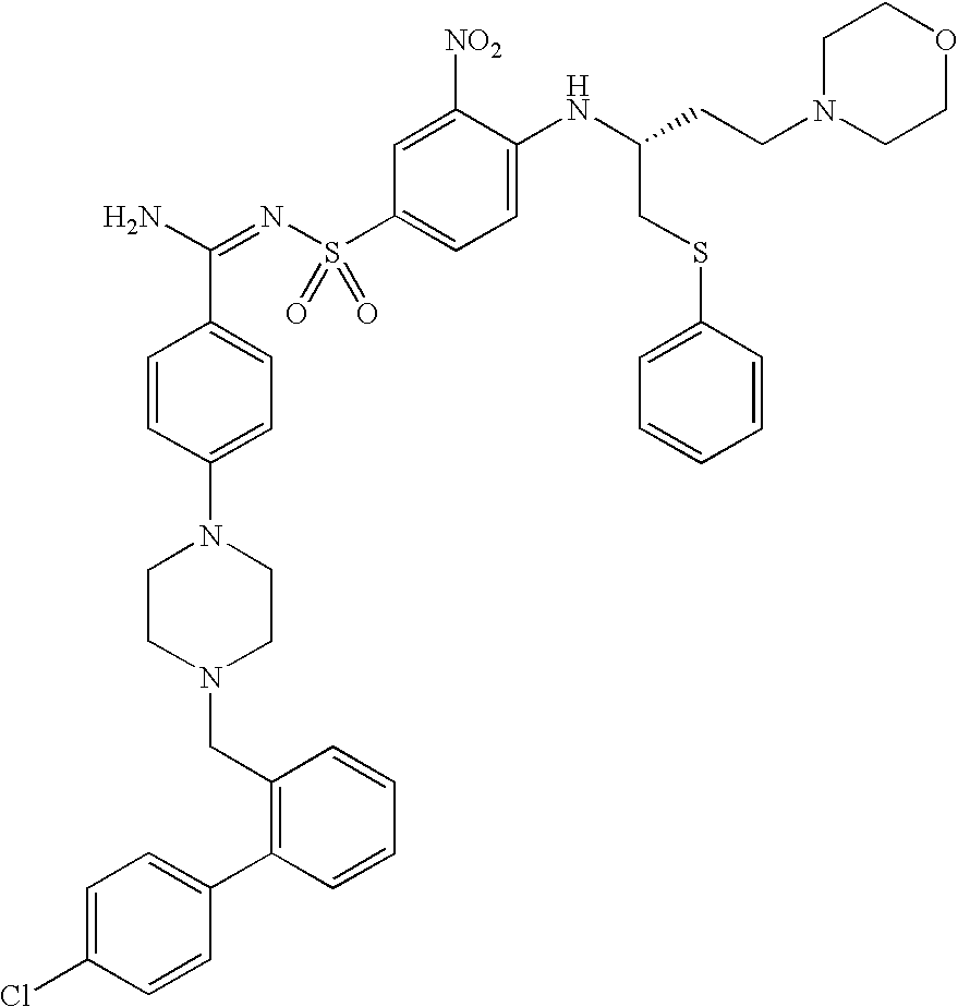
C1=CC(N2CCN(CC3=C(C4=CC=C(Cl)C=C4)C=CC=C3)CC2)=CC=C1C(N)=NS(C1=CC=C(NC(CSC2=CC=CC=C2)CCN2CCOCC2)C([NO2])=C1)(=O)=O
